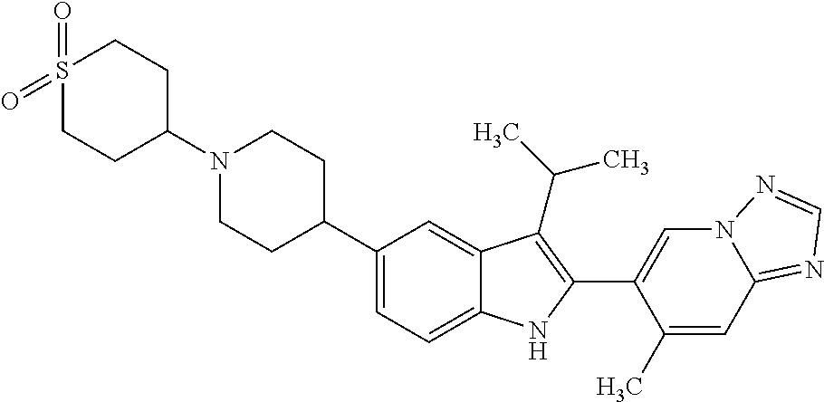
N1(C2CCS(=O)(=O)CC2)CCC(C2=CC=C3C(=C2)C(C(C)C)=C(C2=CN4C(=NC=N4)C=C2C)N3)CC1
